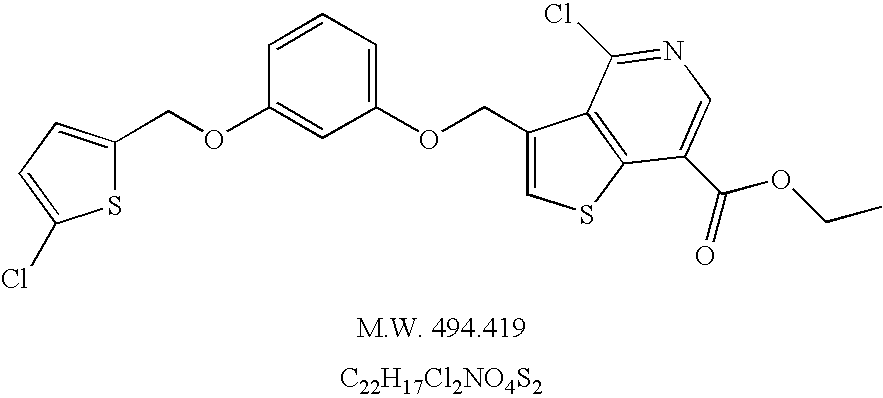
[C22H17Cl2NO4S2].C(OC1=CC(OCC2=CSC3=C2C(Cl)=NC=C3C(=O)OCC)=CC=C1)C1=CC=C(Cl)S1
